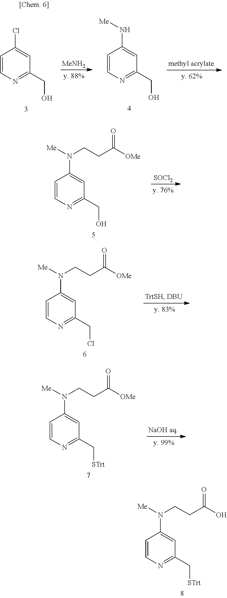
C1=CN=C(CO)C=C1Cl.[MeNH2].C1=CN=C(CO)C=C1N[Me].C1=CN=C(CO)C=C1N([Me])CCC([OMe])=O.[SOCl2].C1=CN=C(CCl)C=C1N([Me])CCC([OMe])=O.C1=CN=C(C[STrt])C=C1N([Me])CCC([OMe])=O.C1=CN=C(C[STrt])C=C1N([Me])CCC(O)=O
